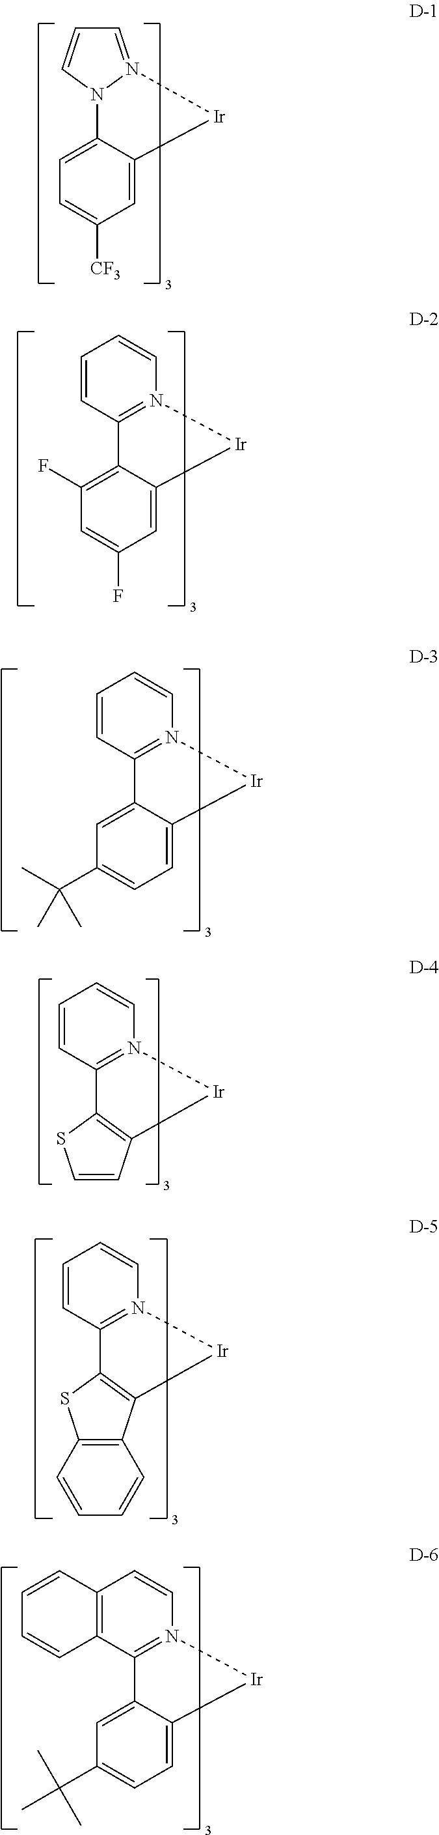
N12C3=CC=C([CF3])C=C3[Ir]N1=CC=C2.C12=N([Ir]C3=CC(F)=CC(F)=C13)C=CC=C2.C12=N([Ir]C3=CC=C(C(C)(C)C)C=C13)C=CC=C2.C12=N([Ir]C3=C1SC=C3)C=CC=C2.C12=N([Ir]C3=C1SC1=C3C=CC=C1)C=CC=C2.C12=N([Ir]C3=CC=C(C(C)(C)C)C=C13)C=CC1=C2C=CC=C1
